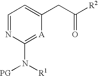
C1=NC(N([PG])[R1])=[A]C(CC(=O)[R2])=C1
